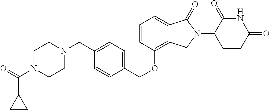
C1(=O)C(N2C(=O)C3=CC=CC(OCC4=CC=C(CN5CCN(C(=O)C6CC6)CC5)C=C4)=C3C2)CCC(=O)N1
